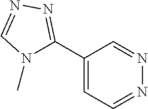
C1(C2=NN=CN2C)=CC=NN=C1
